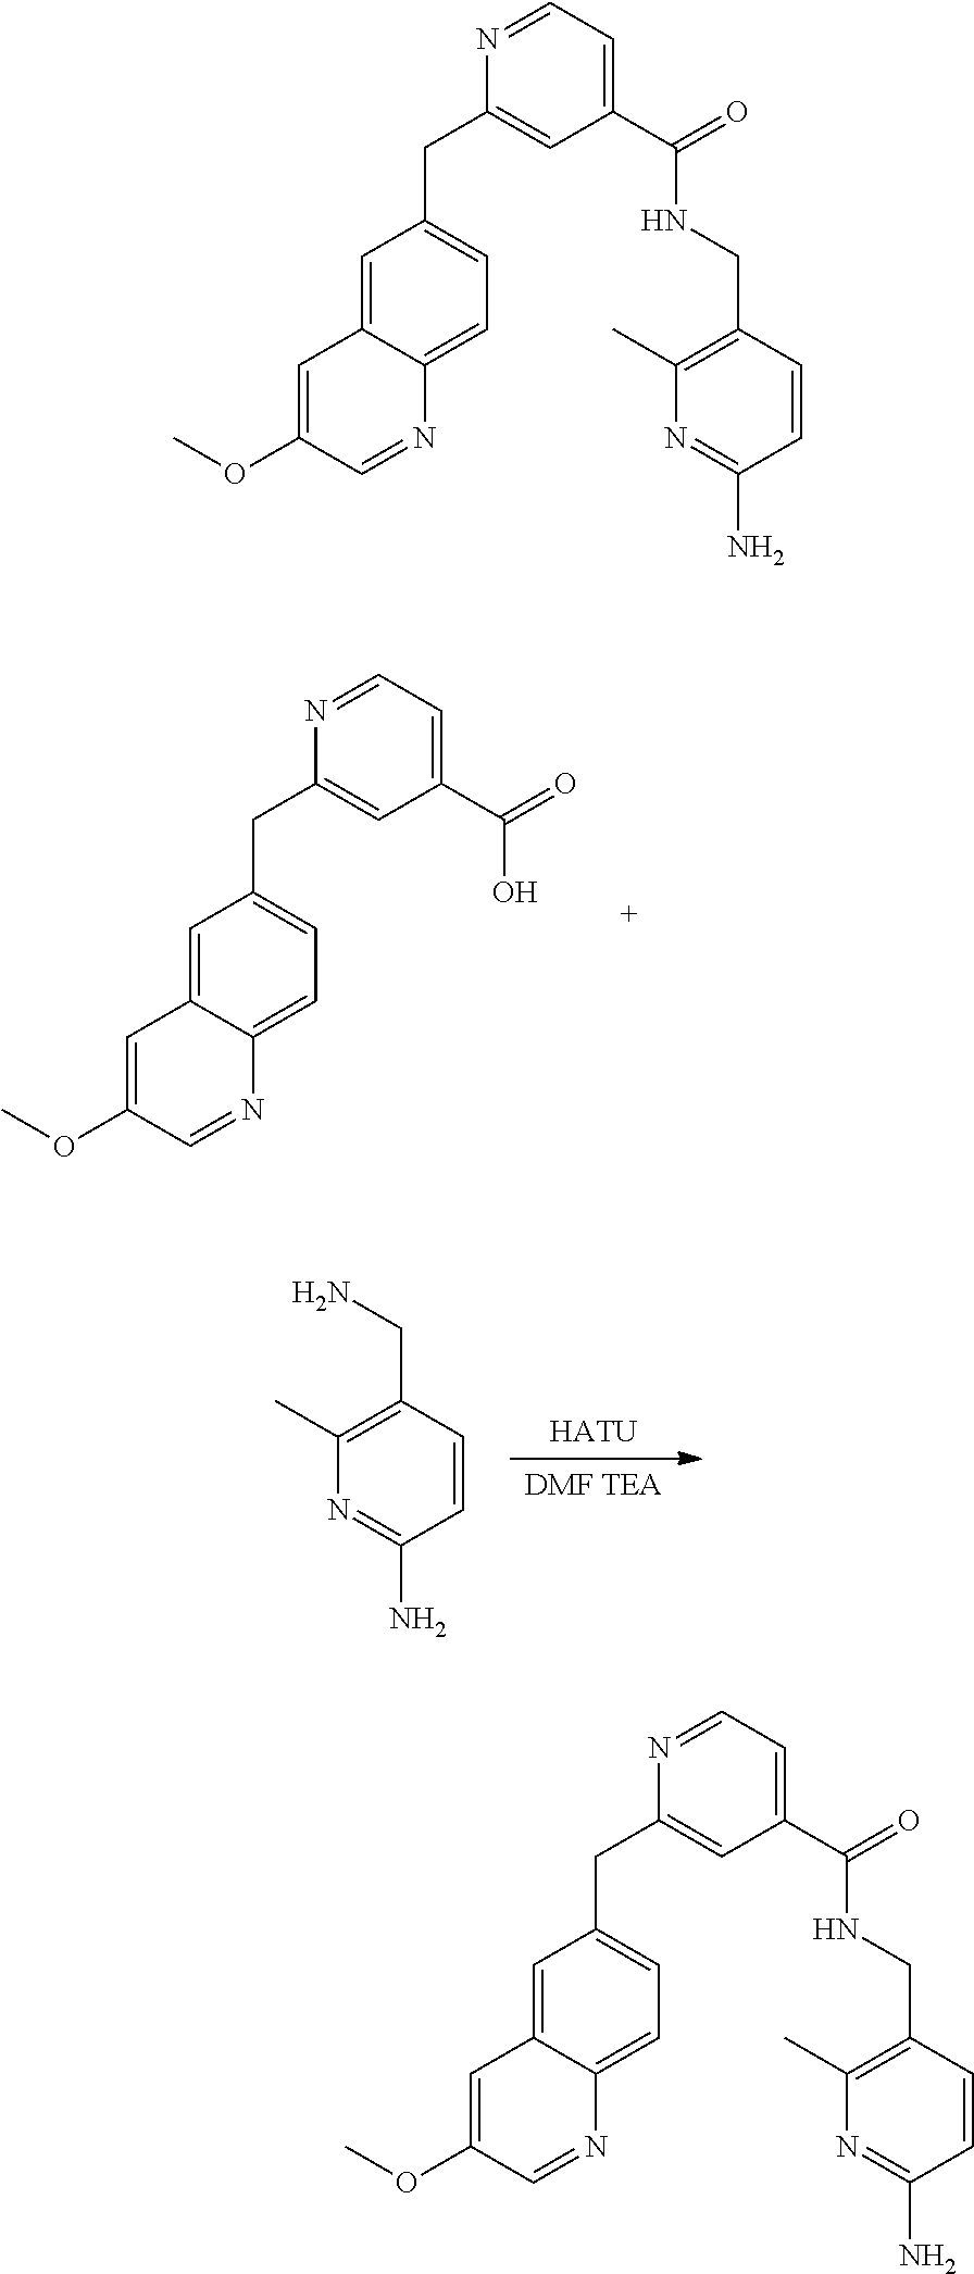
C1=C2C(=CC=C1CC1=CC(C(=O)O)=CC=N1)N=CC(OC)=C2.[DMF TEA].[HATU].NC1=NC(C)=C(CN)C=C1.C1=C2C(=CC=C1CC1=CC(C(=O)NCC3=C(C)N=C(N)C=C3)=CC=N1)N=CC(OC)=C2.C1=C2C(=CC=C1CC1=CC(C(=O)NCC3=C(C)N=C(N)C=C3)=CC=N1)N=CC(OC)=C2
